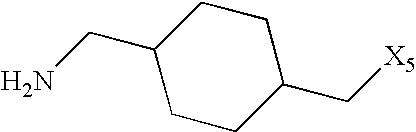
C1(CN)CCC(C[X5])CC1
